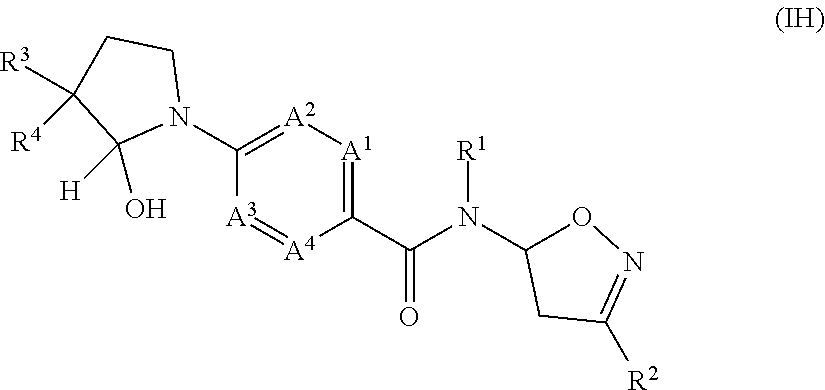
C1(C(N(C2ON=C([R2])C2)[R1])=O)=[A1][A2]=C(N2CCC([R3])([R4])C2([H])O)[A3]=[A4]1
